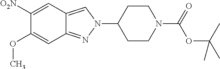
C12=CN(C3CCN(C(=O)OC(C)(C)C)CC3)N=C1C=C(OC)C([O2N])=C2
